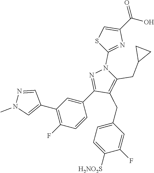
C1(C2=CN(C)N=C2)=C(F)C=CC(C2=NN(C3=NC(C(=O)O)=CS3)C(CC3CC3)=C2CC2=CC=C([H2NO2S])C(F)=C2)=C1
